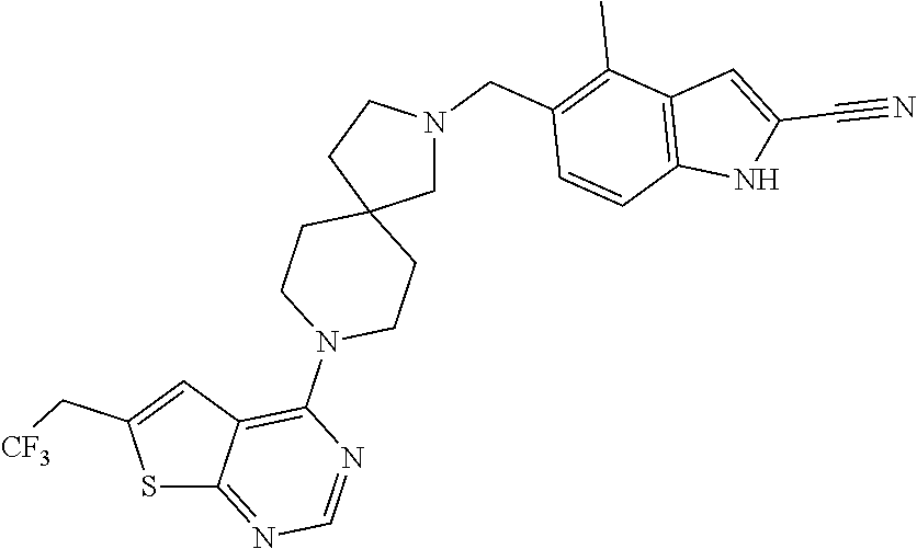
C1(N2CCC3(CN(CC4=C(C)C5=C(C=C4)NC(C#N)=C5)CC3)CC2)=C2C(=NC=N1)SC(C[CF3])=C2
